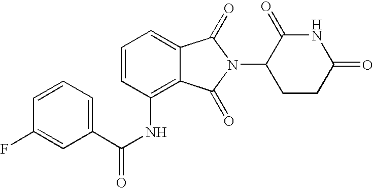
C1=C2C(=C(NC(C3=CC=CC(F)=C3)=O)C=C1)C(=O)N(C1CCC(=O)NC1=O)C2=O
